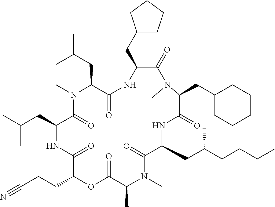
C1(CC2CCCC2)C(=O)N(C)C(CC2CCCCC2)C(=O)NC(CC(CCCC)C)C(=O)N(C)C(C)C(=O)OC(CCC#N)C(=O)NC(CC(C)C)C(=O)N(C)C(CC(C)C)C(=O)N1
